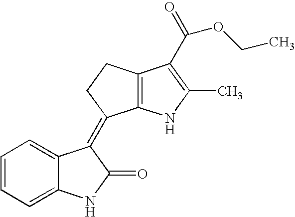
C12=C(NC(C)=C1C(=O)OCC)C(=C1C3=CC=CC=C3NC1=O)CC2
